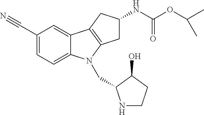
C1(C#N)=CC=C2C(=C1)C1=C(N2CC2NCCC2O)CC(NC(OC(C)C)=O)C1
